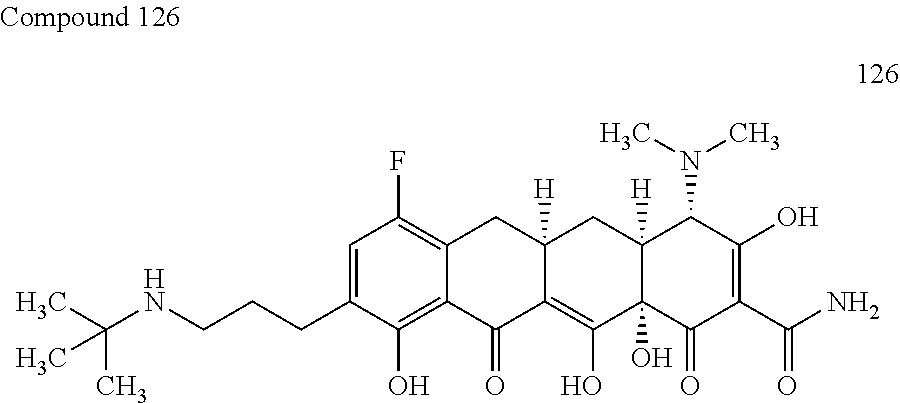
C1=C(CCCNC(C)(C)C)C(O)=C2C(=C1F)CC1([H])C(=C(O)C3(O)C([H])(C1)C(N(C)C)C(O)=C(C(N)=O)C3=O)C2=O
